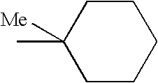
C1([Me])(C)CCCCC1
